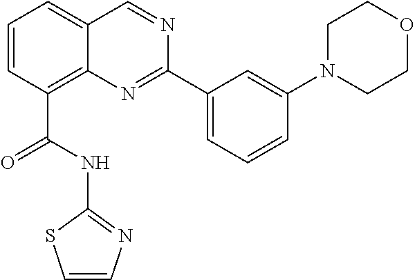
C1=CC(C(NC2=NC=CS2)=O)=C2C(=C1)C=NC(C1=CC=CC(N3CCOCC3)=C1)=N2
